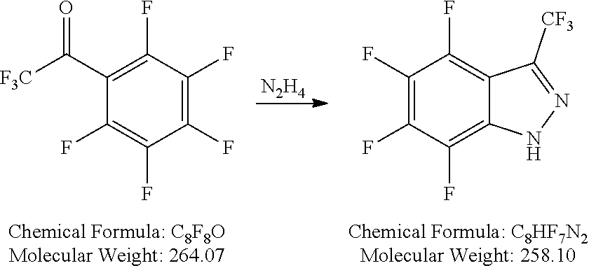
[N2H4].C1(F)=C(F)C(F)=C(C([F3C])=O)C(F)=C1F.C12=C(F)C(F)=C(F)C(F)=C1C([CF3])=NN2
